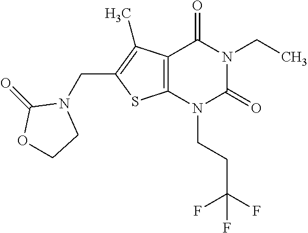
C12=C(N(CCC(F)(F)F)C(=O)N(CC)C1=O)SC(CN1CCOC1=O)=C2C
